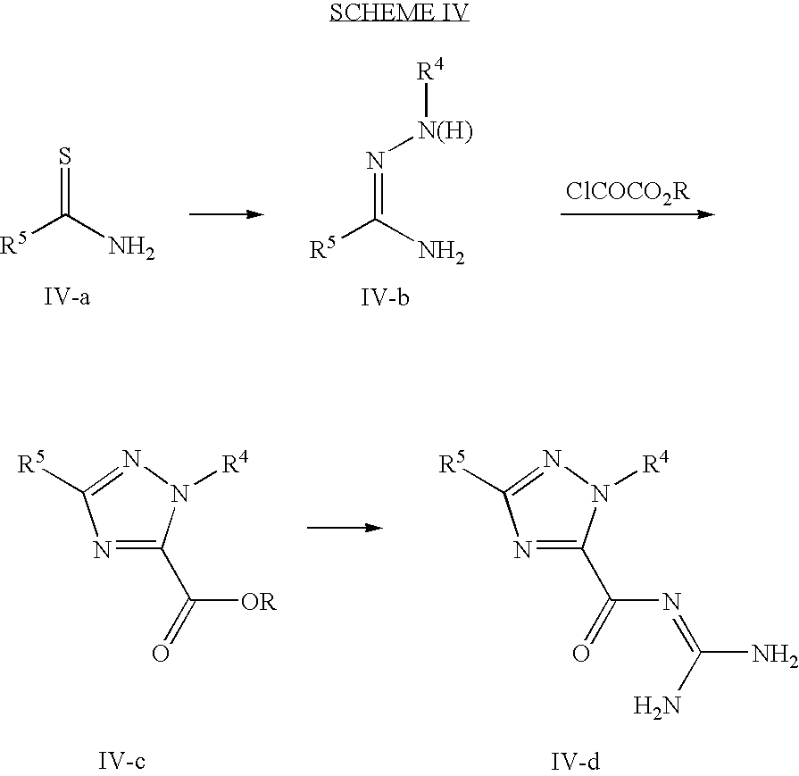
[R5]C(N)=S.[R5]C(N)=N[N(H)][R4].N1=C(C([OR])=O)N([R4])N=C1[R5].N1=C(C(N=C(N)N)=O)N([R4])N=C1[R5]
